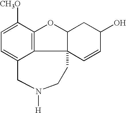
C1=C([CH3O])C2=C3C(=C1)CN([H])CCC31C(O2)CC(O)C=C1
